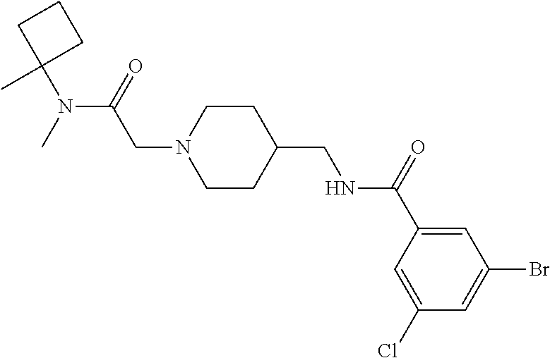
C(N1CCC(CNC(C2=CC(Br)=CC(Cl)=C2)=O)CC1)C(N(C)C1(C)CCC1)=O
